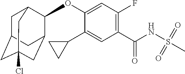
C1(OC2C3CC4(Cl)CC(CC2C4)C3)=CC(F)=C(C(NS(=O)(=O)C)=O)C=C1C1CC1
